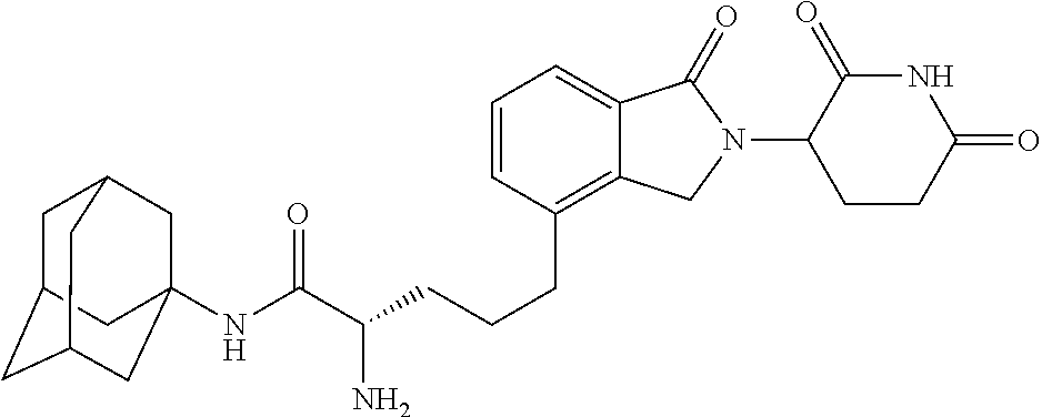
C(CCC1=C2C(=CC=C1)C(=O)N(C1C(=O)NC(=O)CC1)C2)C(C(NC12CC3CC(CC(C1)C3)C2)=O)N
